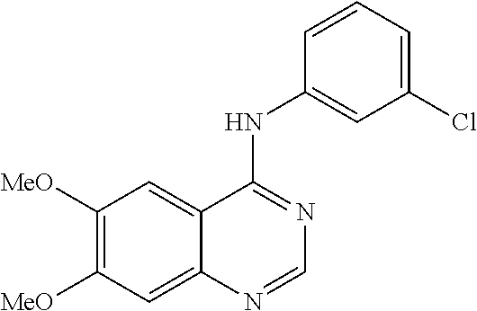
C1([MeO])=C([MeO])C=C2C(=C1)C(NC1=CC(Cl)=CC=C1)=NC=N2
